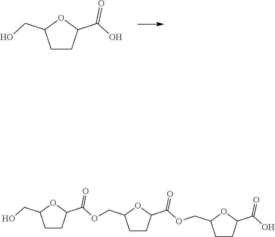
C1CC(C(O)=O)OC1CO.C1CC(C(OCC2CCC(C(OCC3CCC(C(O)=O)O3)=O)O2)=O)OC1CO
